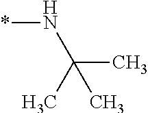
*NC(C)(C)C
